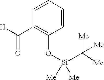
C1=CC=CC(O[Si](C([Me])([Me])[Me])([Me])[Me])=C1C([H])=O
